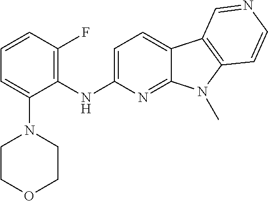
C1(NC2=CC=C3C(=N2)N(C)C2=C3C=NC=C2)=C(F)C=CC=C1N1CCOCC1
